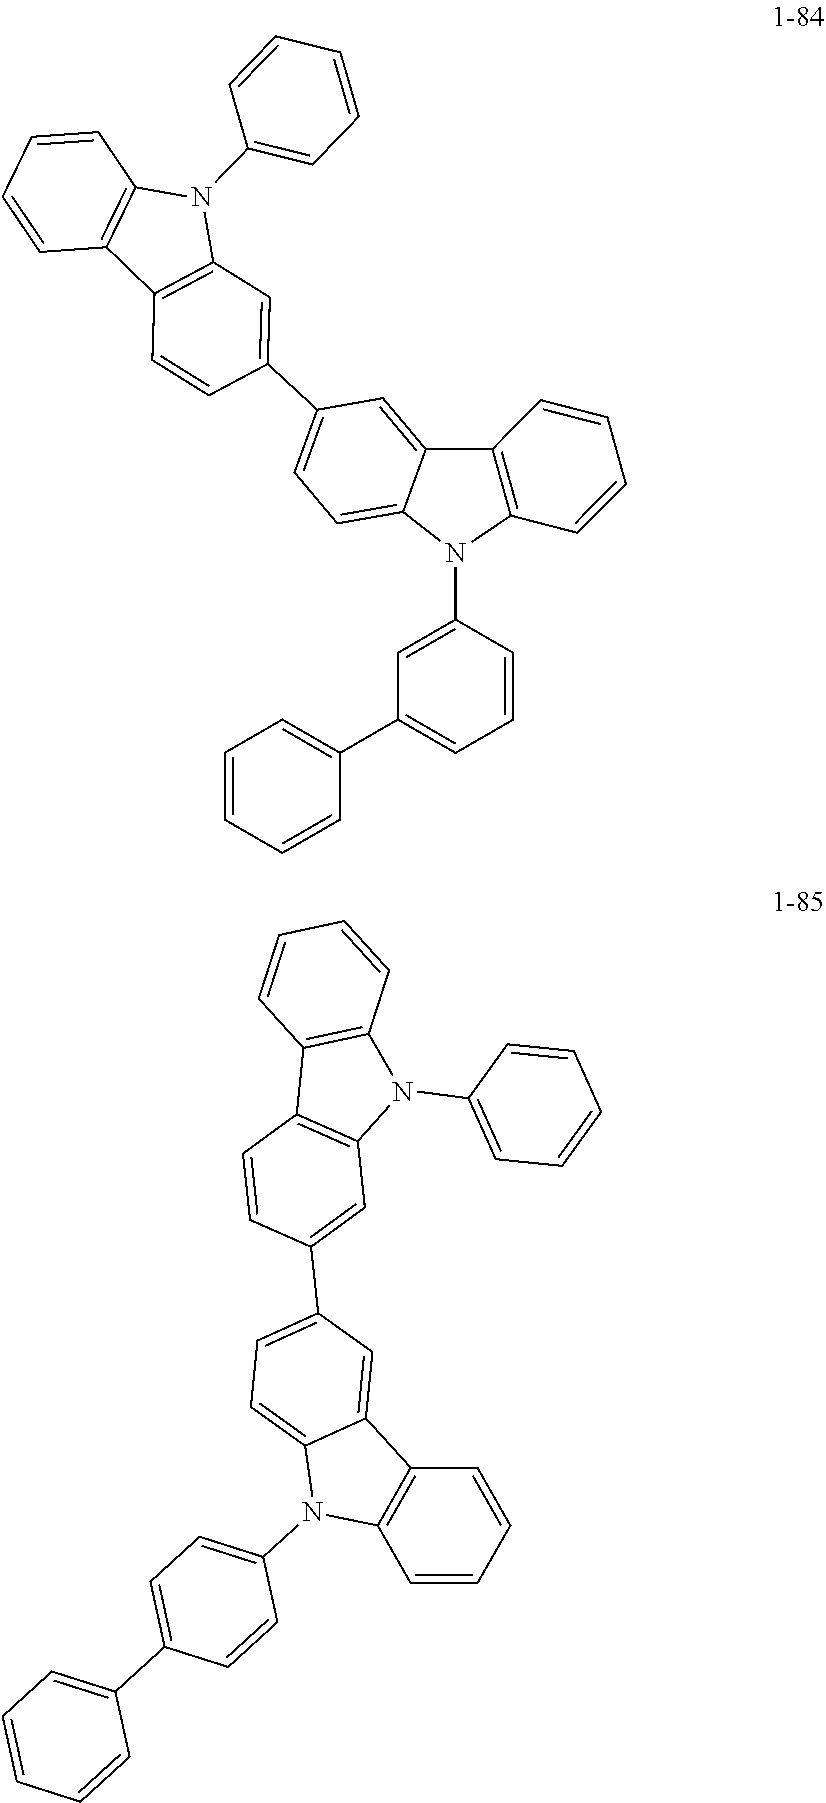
C12=C(C=CC=C1)N(C1=CC=CC=C1)C1=C2C=CC(C2=CC=C3C(=C2)C2=C(N3C3=CC(C4=CC=CC=C4)=CC=C3)C=CC=C2)=C1.C12=C(N(C3=CC=CC=C3)C3=C1C=CC(C1=CC=C4C(=C1)C1=C(N4C4=CC=C(C5=CC=CC=C5)C=C4)C=CC=C1)=C3)C=CC=C2
